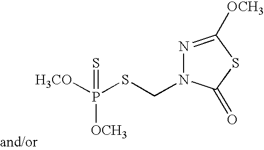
N1=C([OCH3])SC(=O)N1CSP([H3CO])(=S)[OCH3]
